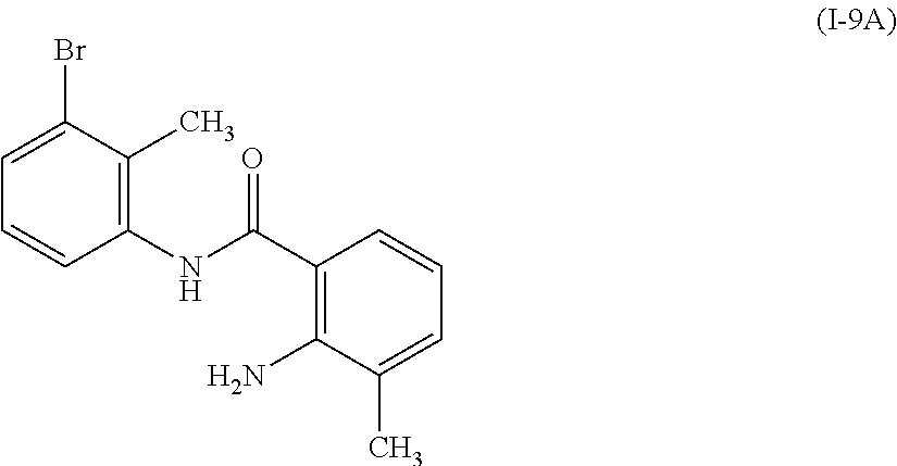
C1=C(Br)C(C)=C(NC(C2=C(N)C(C)=CC=C2)=O)C=C1
